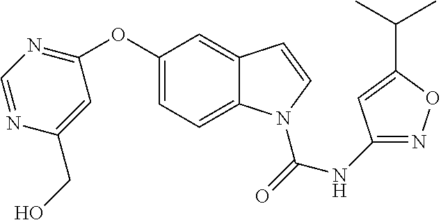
C1(OC2=CC=C3C(=C2)C=CN3C(NC2=NOC(C(C)C)=C2)=O)=NC=NC(CO)=C1
